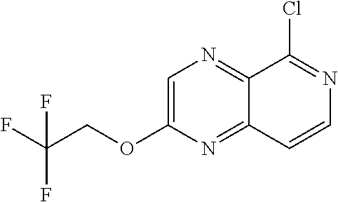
C1=C(OCC(F)(F)F)N=C2C(=N1)C(Cl)=NC=C2
